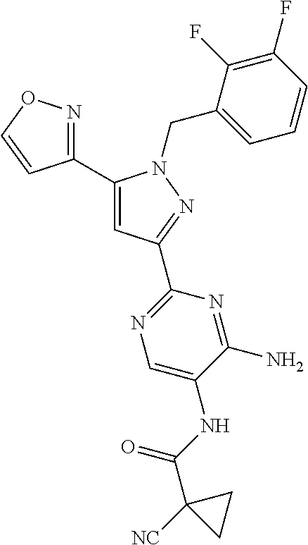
C1(C2=CC(C3=NC=C(NC(=O)C4([NC])CC4)C(N)=N3)=NN2CC2=CC=CC(F)=C2F)=NOC=C1
